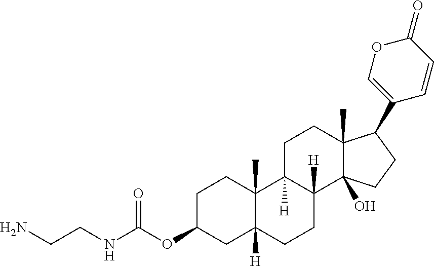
C1C(OC(NCCN)=O)CC2([H])C(C)(C1)C1([H])C([H])(CC2)C2(O)C(C)(CC1)C(C1=COC(=O)C=C1)CC2
